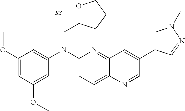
C1(OC)=CC(OC)=CC(N(C2=CC=C3C(=N2)C=C(C2=CN(C)N=C2)C=N3)CC2OCCC2)=C1
